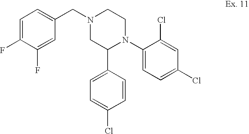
C1=C(Cl)C=CC(C2N(C3=CC=C(Cl)C=C3Cl)CCN(CC3=CC=C(F)C(F)=C3)C2)=C1
